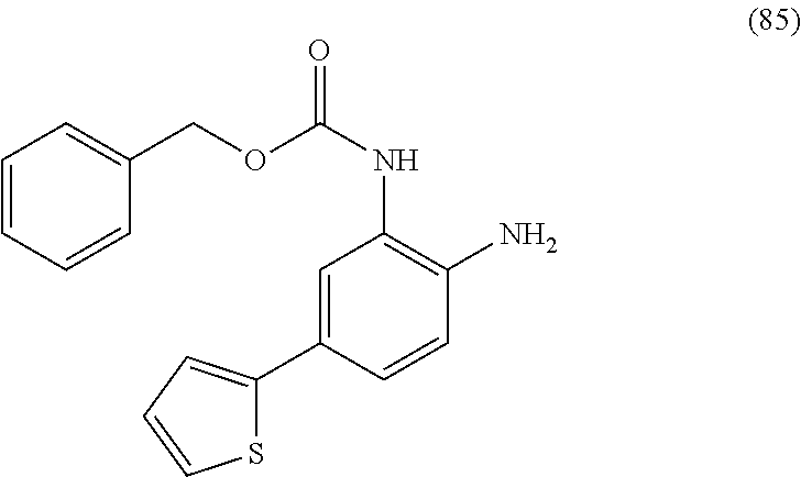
S1C(C2=CC(NC(=O)OCC3=CC=CC=C3)=C(N)C=C2)=CC=C1
